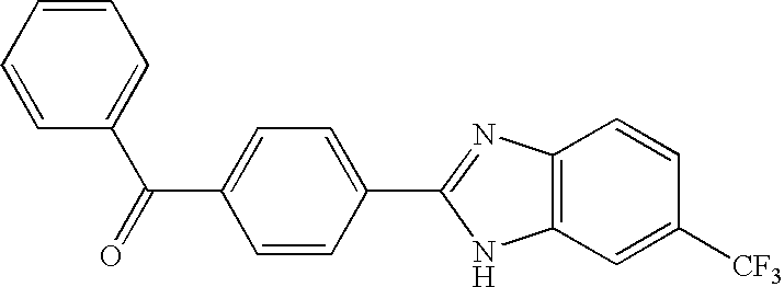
C1(C(C2=CC=CC=C2)=O)=CC=C(C2=NC3=C(C=C([CF3])C=C3)N2)C=C1
